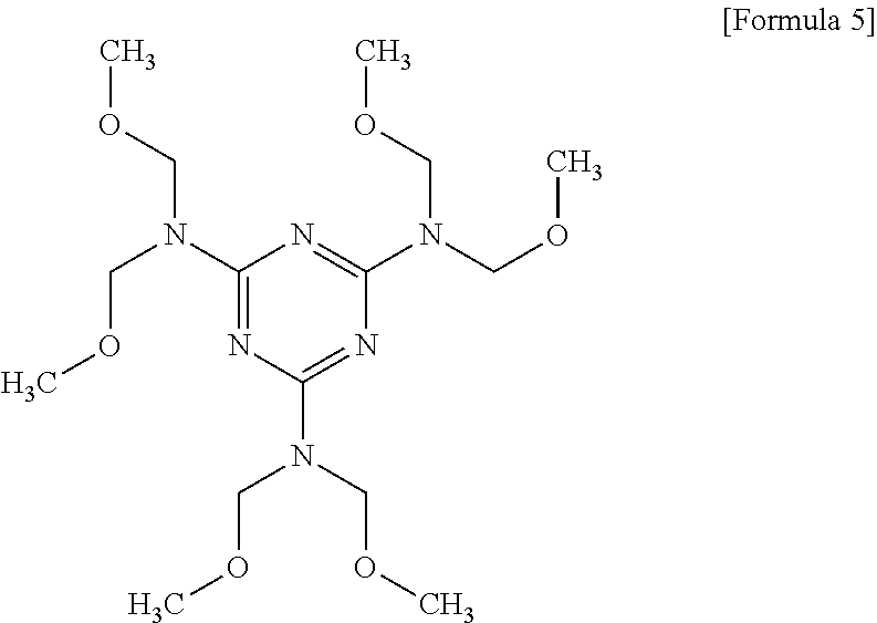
COCN(C1=NC(N(COC)COC)=NC(N(COC)COC)=N1)COC
